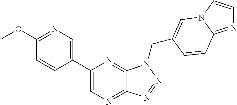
C1=C(C2=CN=C3C(=N2)N(CC2=CN4C=CN=C4C=C2)N=N3)C=CC(OC)=N1
